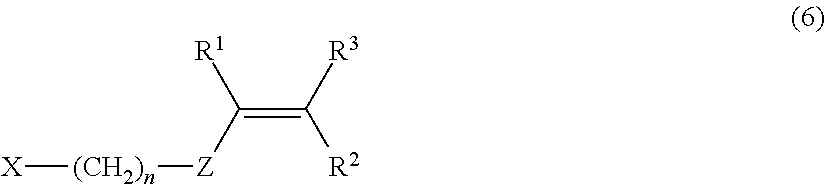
[X][(CH2)n][Z]C(=C([R3])[R2])[R1]
